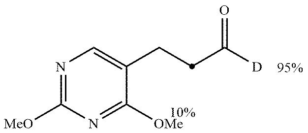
C1(CCC([D])=O)=CN=C([MeO])N=C1[OMe]
